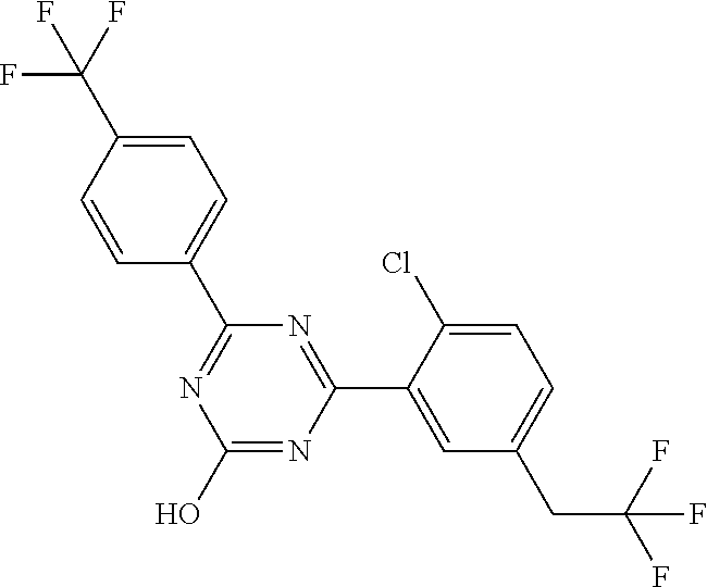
N1=C(C2=CC=C(C(F)(F)F)C=C2)N=C(C2=CC(CC(F)(F)F)=CC=C2Cl)N=C1O
